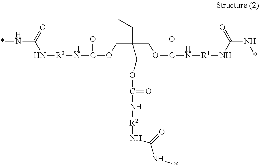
*NC(N[R3]NC(OCC(COC(=O)N[R2]NC(=O)N*)(CC)COC(N[R1]NC(=O)N*)=O)=O)=O
